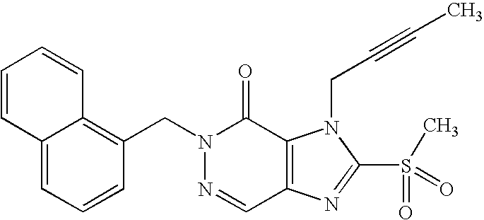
C12=CC=CC(CN3N=CC4=C(C3=O)N(CC#CC)C(S(C)(=O)=O)=N4)=C1C=CC=C2
